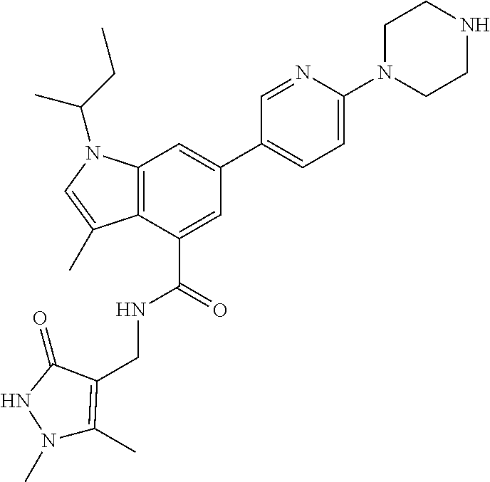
N1(C)C(C)=C(CNC(=O)C2=CC(C3=CC=C(N4CCNCC4)N=C3)=CC3=C2C(C)=CN3C(CC)C)C(=O)N1
